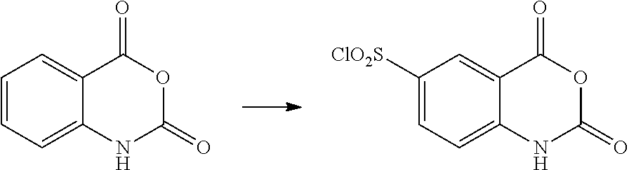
C1([ClO2S])=CC=C2C(=C1)C(=O)OC(=O)N2.C1=CC=C2C(=C1)C(=O)OC(=O)N2
